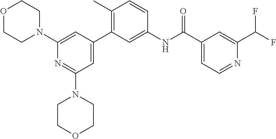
O1CCN(C2=CC(C3=C(C)C=CC(NC(C4=CC=NC(C(F)F)=C4)=O)=C3)=CC(N3CCOCC3)=N2)CC1
